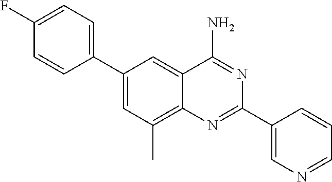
C1(C2=CC=C(F)C=C2)=CC(C)=C2C(=C1)C(N)=NC(C1=CN=CC=C1)=N2
